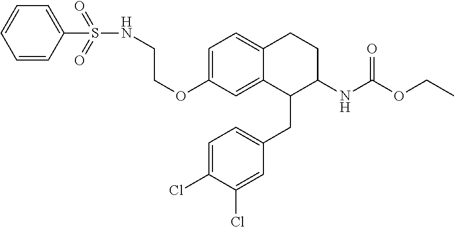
C1=C(OCCNS(=O)(=O)C2=CC=CC=C2)C=C2C(=C1)CCC(NC(OCC)=O)C2CC1=CC=C(Cl)C(Cl)=C1
